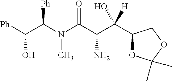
[Ph]C(C(N(C(C(C(O)([H])C1OC(C)(C)OC1)N)=O)C)[Ph])O
